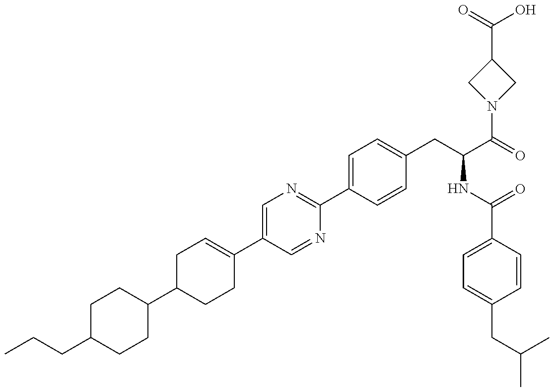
C1(C2CCC(C3=CN=C(C4=CC=C(CC(NC(=O)C5=CC=C(CC(C)C)C=C5)C(N5CC(C(O)=O)C5)=O)C=C4)N=C3)=CC2)CCC(CCC)CC1
